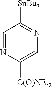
C1=NC([C(O)NEt2])=CN=C1[SnBu3]
